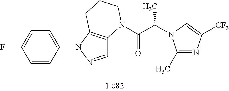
C1=C(N2N=CC3=C2CCCN3C(C(N2C(C)=NC([CF3])=C2)C)=O)C=CC(F)=C1
